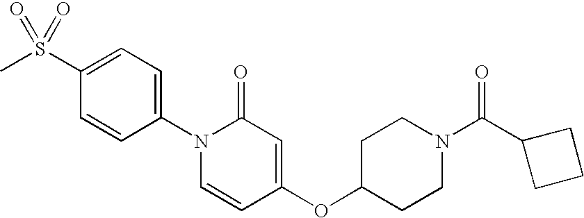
C1=C(S(C)(=O)=O)C=CC(N2C=CC(OC3CCN(C(=O)C4CCC4)CC3)=CC2=O)=C1
